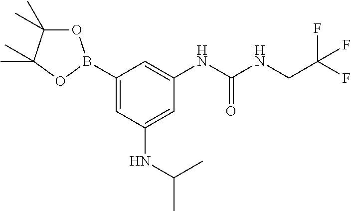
C1(B2OC(C)(C)C(C)(C)O2)=CC(NC(C)C)=CC(NC(NCC(F)(F)F)=O)=C1
